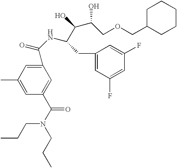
C1(C(NC(C(O)C(COCC2CCCCC2)O)CC2=CC(F)=CC(F)=C2)=O)=CC(C)=CC(C(N(CCC)CCC)=O)=C1
